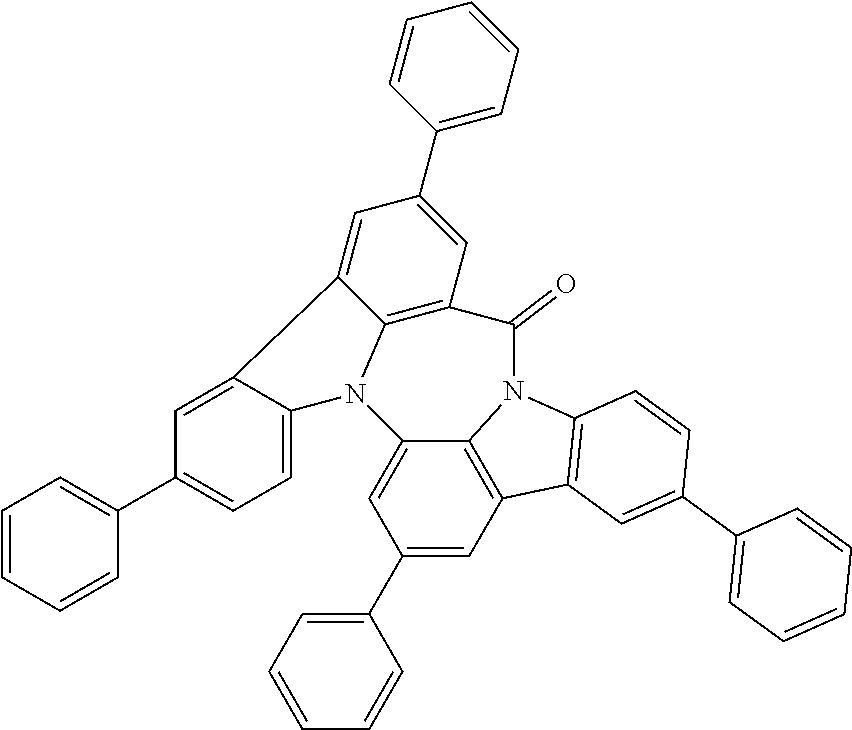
C12=CC(C3=CC=CC=C3)=CC3=C1N(C1=C3C=C(C3=CC=CC=C3)C=C1)C(=O)C1=C3N2C2=CC=C(C4=CC=CC=C4)C=C2C3=CC(C2=CC=CC=C2)=C1
